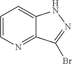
C1=CN=C2C(=C1)NN=C2Br
